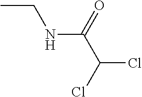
CCNC(C(Cl)Cl)=O
